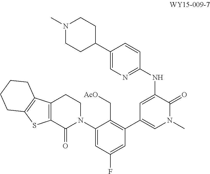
C1(C2=C(C[AcO])C(N3CCC4=C(C3=O)SC3=C4CCCC3)=CC(F)=C2)=CN(C)C(=O)C(NC2=NC=C(C3CCN(C)CC3)C=C2)=C1
